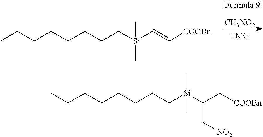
[CH3NO2].CCCCCCCC[Si](C=C[COOBn])(C)C.C(CCCCCC[Si](C(C[COOBn])C[NO2])(C)C)C
